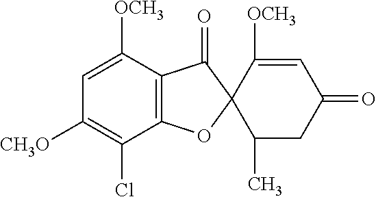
C12=C(C([OCH3])=CC([CH3O])=C1Cl)C(=O)C1(O2)C(C)CC(=O)C=C1[OCH3]
